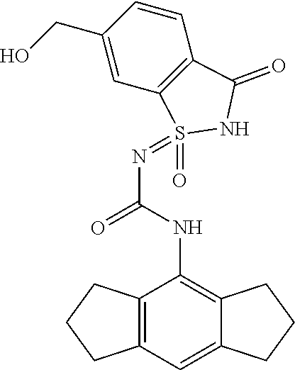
C12=C(C=C3C(=C1NC(N=S1(=O)NC(=O)C4=C1C=C(CO)C=C4)=O)CCC3)CCC2
